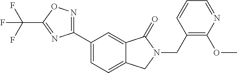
C(N1C(=O)C2=CC(C3=NOC(C(F)(F)F)=N3)=CC=C2C1)C1=C(OC)N=CC=C1
